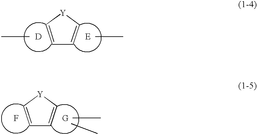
C1=CC=C[Y]1.[D].[E].C1=CC=C[Y]1.F.[G]
